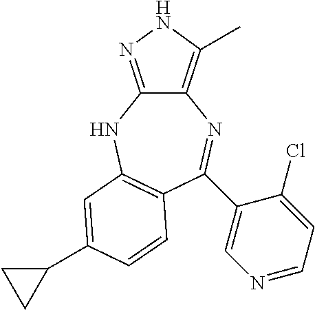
C12=C(C)NN=C1NC1=C(C=CC(C3CC3)=C1)C(C1=CN=CC=C1Cl)=N2
